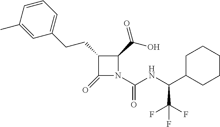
C1(CCC2=CC=CC(C)=C2)C(=O)N(C(NC(C2CCCCC2)C(F)(F)F)=O)C1C(=O)O
